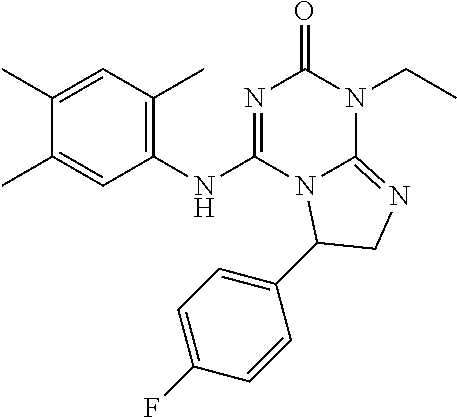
C1(C)=CC(C)=C(NC2=NC(=O)N(CC)C3=NCC(C4=CC=C(F)C=C4)N23)C=C1C
